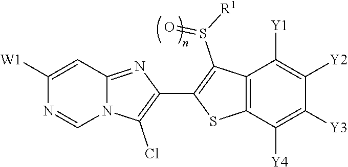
N12C(=NC(C3=C(S(=O)[R1])C4=C(S3)C([Y4])=C([Y3])C([Y2])=C4[Y1])=C1Cl)C=C([W1])N=C2
